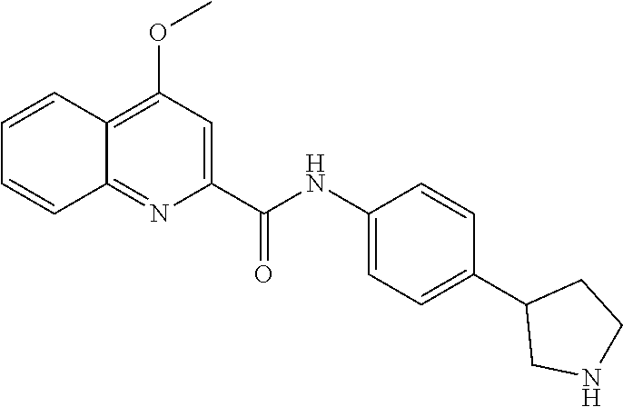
C1(NC(=O)C2=CC(OC)=C3C(=N2)C=CC=C3)=CC=C(C2CNCC2)C=C1
